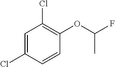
C1=C(Cl)C=CC(OC(F)C)=C1Cl
